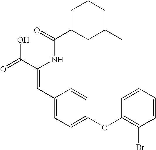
C(=O)(NC(C(=O)O)=CC1=CC=C(OC2=C(Br)C=CC=C2)C=C1)C1CC(C)CCC1
